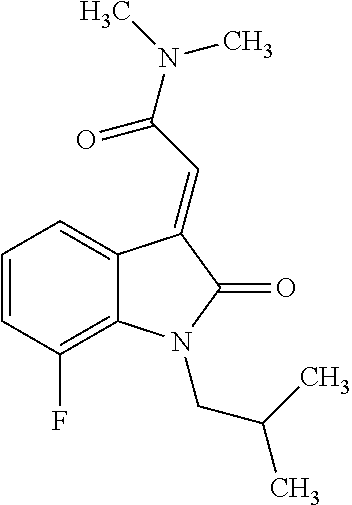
C1=C2C(=C(F)C=C1)N(CC(C)C)C(=O)C2=CC(=O)N(C)C
